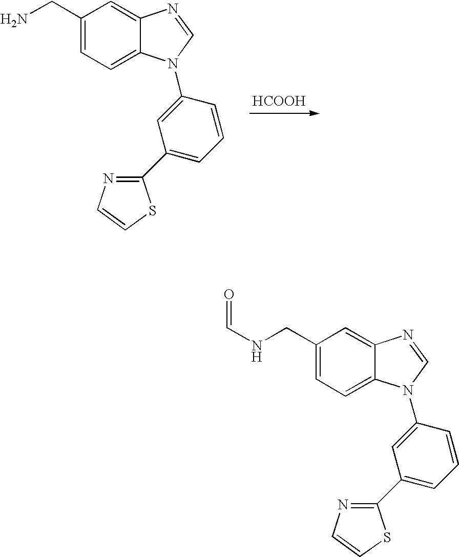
C1(CN)=CC=C2C(=C1)N=CN2C1=CC(C2=NC=CS2)=CC=C1.[HCOOH].C1(CNC=O)=CC=C2C(=C1)N=CN2C1=CC(C2=NC=CS2)=CC=C1
